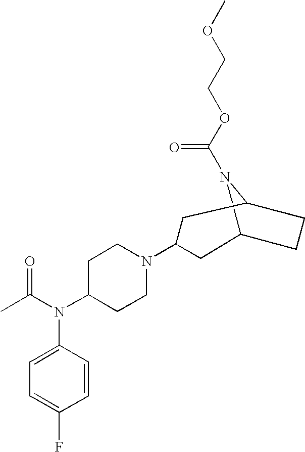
C12N(C(=O)OCCOC)C(CC1)CC(N1CCC(N(C(C)=O)C3=CC=C(F)C=C3)CC1)C2
